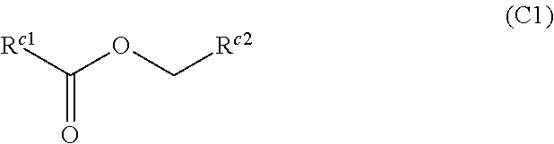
O=C([Rc1])OC[Rc2]
